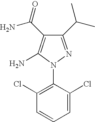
C1=C(Cl)C(N2N=C(C(C)C)C(C(=O)N)=C2N)=C(Cl)C=C1
